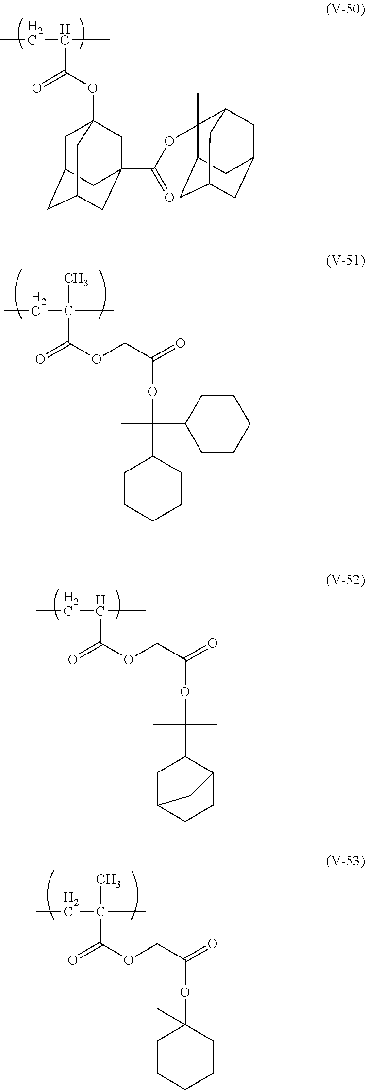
CCC(C)C(=O)OC12CC3CC(CC(C(OC4(C)C5CC6CC(CC4C6)C5)=O)(C1)C3)C2.CCC(C)(C(=O)OCC(=O)OC(C)(C1CCCCC1)C1CCCCC1)C.CCC(C)C(=O)OCC(=O)OC(C)(C)C1CC2CCC1C2.CCC(C)(C(=O)OCC(=O)OC1(C)CCCCC1)C
